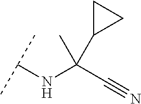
CC(C#N)(NC(C)C)C1CC1
